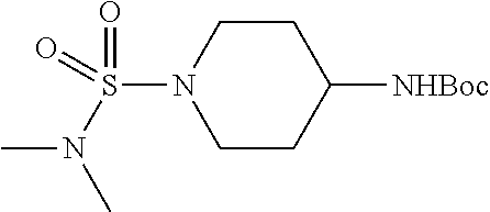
C1CC([NHBoc])CCN1S(N(C)C)(=O)=O
